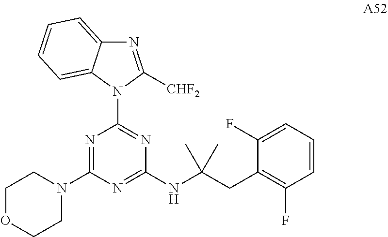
N1=C(N2CCOCC2)N=C(NC(CC2=C(F)C=CC=C2F)(C)C)N=C1N1C([CHF2])=NC2=CC=CC=C12
